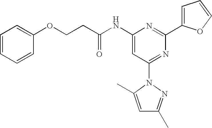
C1(NC(CCOC2=CC=CC=C2)=O)=CC(N2C(C)=CC(C)=N2)=NC(C2=CC=CO2)=N1
